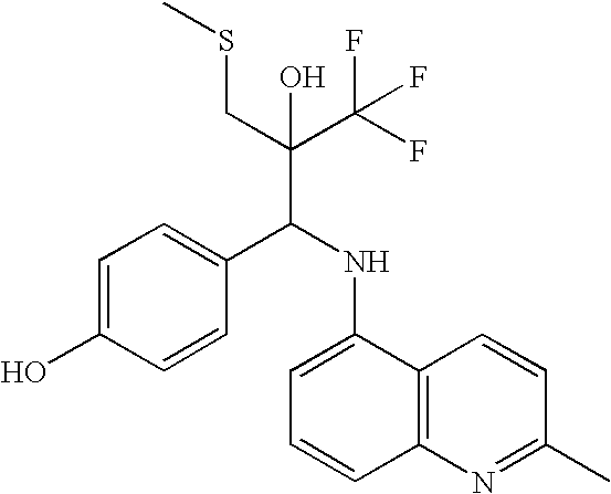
C1=C(O)C=CC(C(NC2=CC=CC3=C2C=CC(C)=N3)C(C(F)(F)F)(CSC)O)=C1
